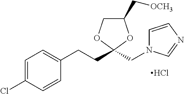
C1=CN=CN1CC1(CCC2=CC=C(Cl)C=C2)OC(C[OCH3])CO1.Cl
